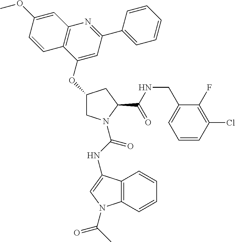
C1C(OC2=CC(C3=CC=CC=C3)=NC3=C2C=CC(OC)=C3)CC(C(=O)NCC2=CC=CC(Cl)=C2F)N1C(NC1=CN(C(C)=O)C2=C1C=CC=C2)=O
